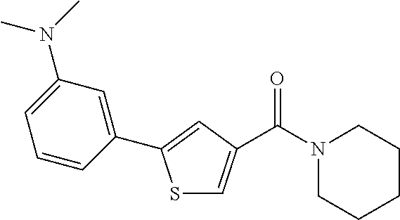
S1C=C(C(N2CCCCC2)=O)C=C1C1=CC(N(C)C)=CC=C1
